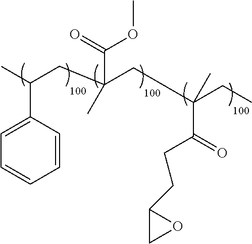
C1=CC(C(C)CC(CC(C(=O)CCC2CO2)(C)CC)(C(=O)OC)C)=CC=C1
